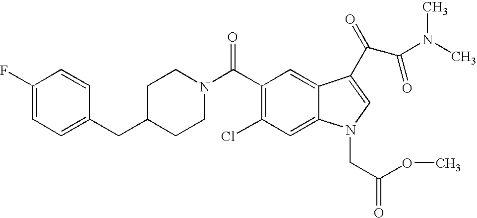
C1(F)=CC=C(CC2CCN(C(=O)C3=C(Cl)C=C4C(=C3)C(C(C(N(C)C)=O)=O)=CN4CC(OC)=O)CC2)C=C1
